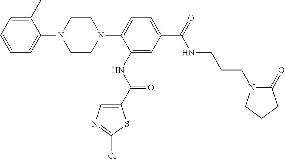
C1=C(C)C(N2CCN(C3=CC=C(C(NCCCN4C(=O)CCC4)=O)C=C3NC(=O)C3=CN=C(Cl)S3)CC2)=CC=C1
